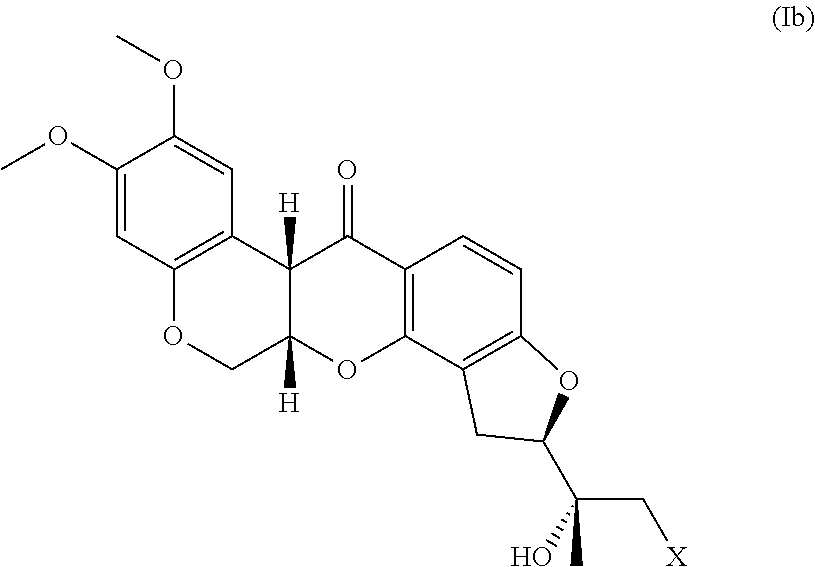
C1(OC)=CC2=C(C=C1OC)C1([H])C([H])(CO2)OC2=C(C1=O)C=CC1=C2CC(C(C[X])(C)O)O1
